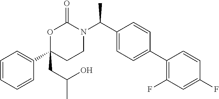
C1=CC=CC(C2(CC(C)O)CCN(C(C3=CC=C(C4=C(F)C=C(F)C=C4)C=C3)C)C(=O)O2)=C1
